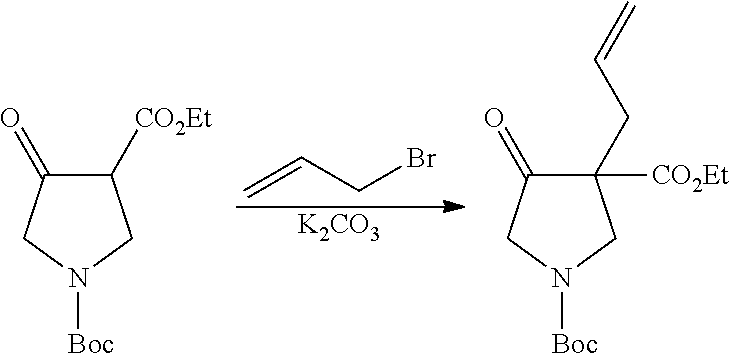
C1([CO2Et])C(=O)CN([Boc])C1.C1([CO2Et])(CC=C)C(=O)CN([Boc])C1.C=CCBr.[K2CO3]
